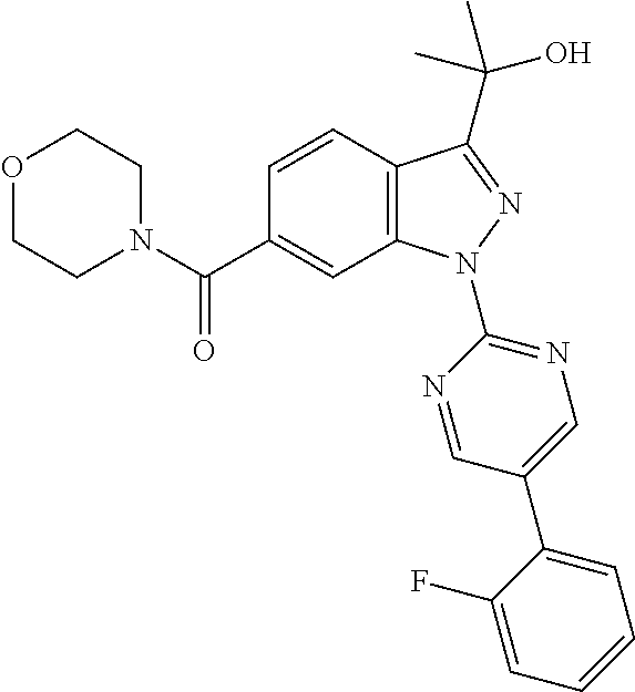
O1CCN(C(C2=CC3=C(C=C2)C(C(O)(C)C)=NN3C2=NC=C(C3=CC=CC=C3F)C=N2)=O)CC1
